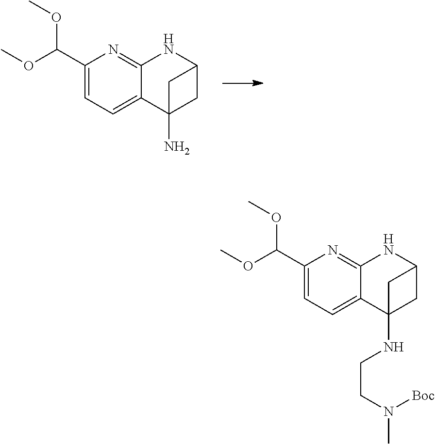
C1(C(OC)OC)=CC=C2C(=N1)NC1CC2(N)C1.C1(C(OC)OC)=CC=C2C(=N1)NC1CC2(NCCN([Boc])C)C1
